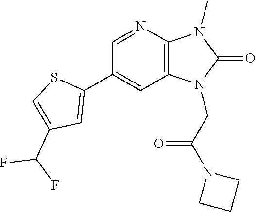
C1(C2=CC(C(F)F)=CS2)=CC2=C(N=C1)N(C)C(=O)N2CC(N1CCC1)=O
